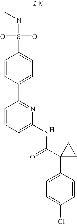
CNS(=O)(=O)C1=CC=C(C2=NC(NC(C3(C4=CC=C(Cl)C=C4)CC3)=O)=CC=C2)C=C1.[H].[H]
